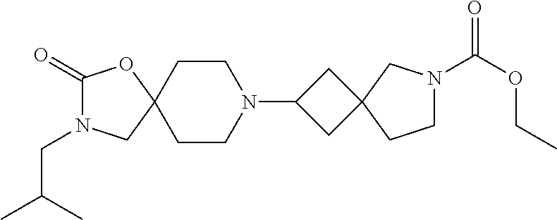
C1(=O)N(CC(C)C)CC2(O1)CCN(C1CC3(C1)CN(C(OCC)=O)CC3)CC2
